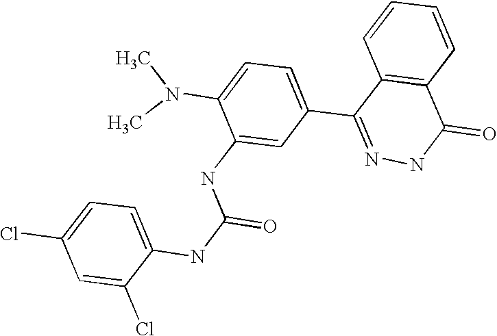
C1(Cl)=CC=C(NC(NC2=CC(C3=NNC(=O)C4=C3C=CC=C4)=CC=C2N(C)C)=O)C(Cl)=C1
